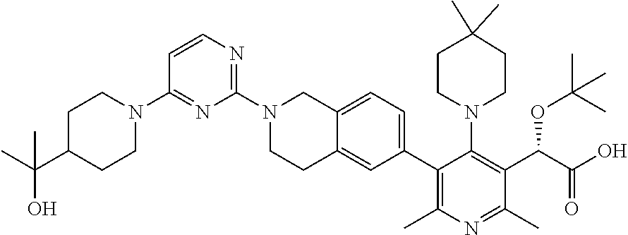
C1(C2=C(C)N=C(C)C(C(C(O)=O)OC(C)(C)C)=C2N2CCC(C)(C)CC2)=CC=C2C(=C1)CCN(C1=NC=CC(N3CCC(C(C)(C)O)CC3)=N1)C2
